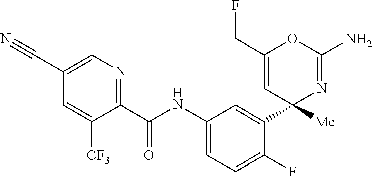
C1(C(NC2=CC=C(F)C(C3([Me])N=C(N)OC(CF)=C3)=C2)=O)=NC=C(C#N)C=C1[CF3]
